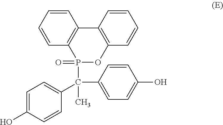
C1=C(O)C=CC(C(P2(=O)OC3=C(C4=C2C=CC=C4)C=CC=C3)(C)C2=CC=C(O)C=C2)=C1
